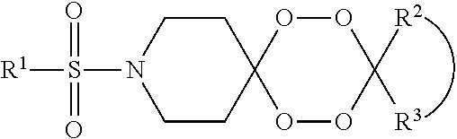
C1CN(S([R1])(=O)=O)CCC12OOC([R2])([R3])OO2
